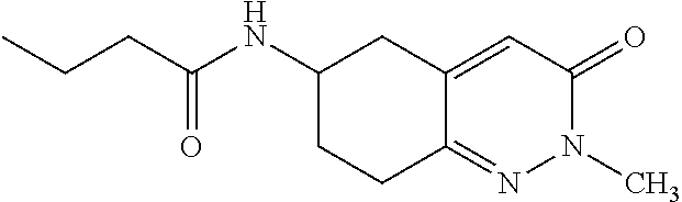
C(C(NC1CCC2=NN(C)C(=O)C=C2C1)=O)CC
